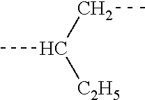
C(C([C2H5])C)C
